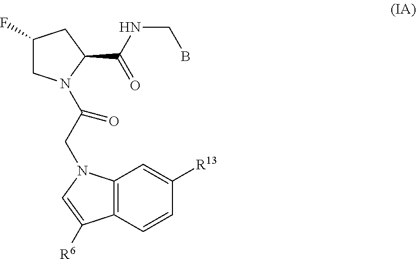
C1(F)CN(C(CN2C3=C(C([R6])=C2)C=CC([R13])=C3)=O)C(C(NCB)=O)C1
